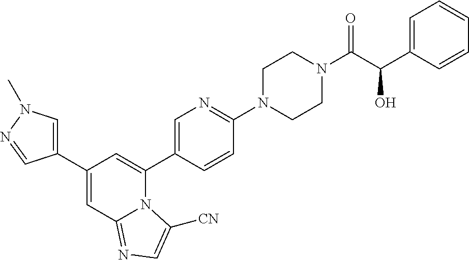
C1(C2=CN(C)N=C2)=CC2=NC=C([CN])N2C(C2=CN=C(N3CCN(C(C(O)C4=CC=CC=C4)=O)CC3)C=C2)=C1
